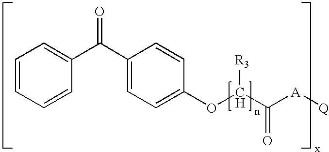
C1=CC=CC(C(C2=CC=C(OC([R3])C([A][Q])=O)C=C2)=O)=C1
